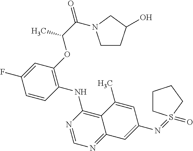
C1=CC(NC2=C3C(=NC=N2)C=C(N=S2(=O)CCCC2)C=C3C)=C(OC(C(=O)N2CCC(O)C2)C)C=C1F
